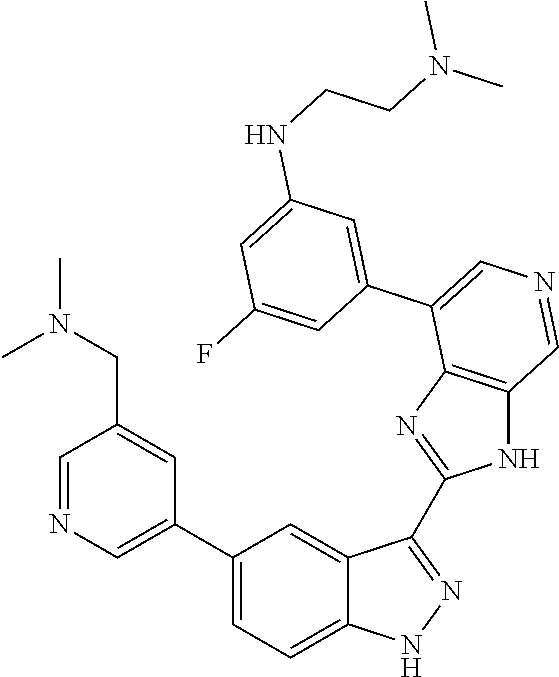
C1(C2=CN=CC(CN(C)C)=C2)=CC=C2C(=C1)C(C1=NC3=C(N1)C=NC=C3C1=CC(NCCN(C)C)=CC(F)=C1)=NN2
